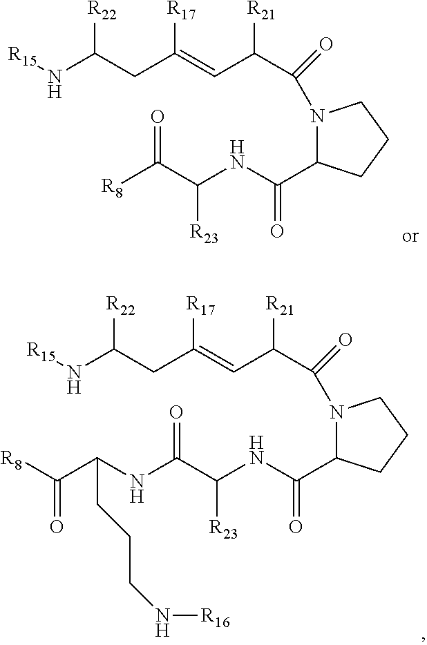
N1(C(C(C=C(CC(N[R15])[R22])[R17])[R21])=O)C(C(NC(C([R8])=O)[R23])=O)CCC1.N1(C(C(C=C(CC(N[R15])[R22])[R17])[R21])=O)C(C(NC(C(NC(C([R8])=O)CCCN[R16])=O)[R23])=O)CCC1
